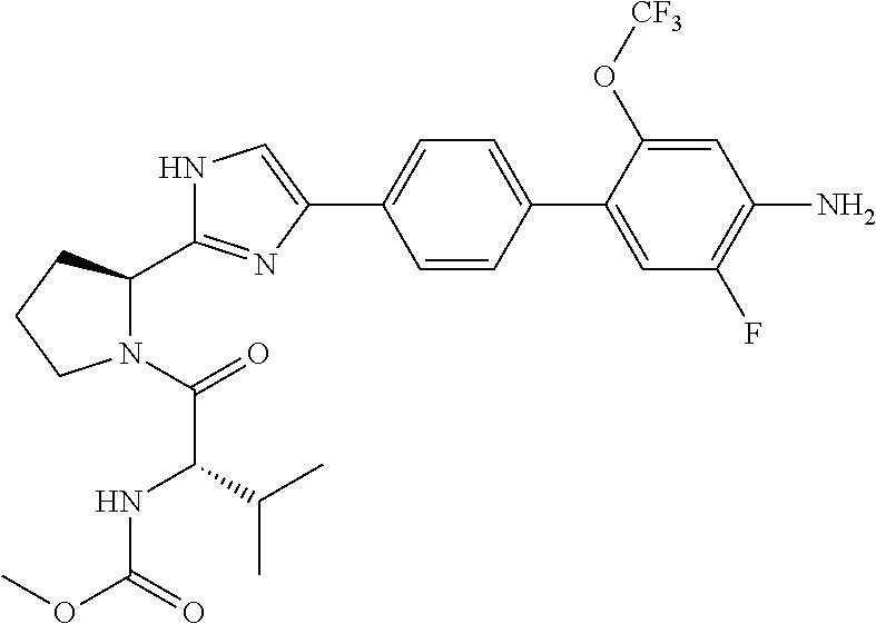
C1=CC(C2=CC(F)=C(N)C=C2O[CF3])=CC=C1C1=CNC(C2N(C(=O)C(NC(OC)=O)C(C)C)CCC2)=N1
